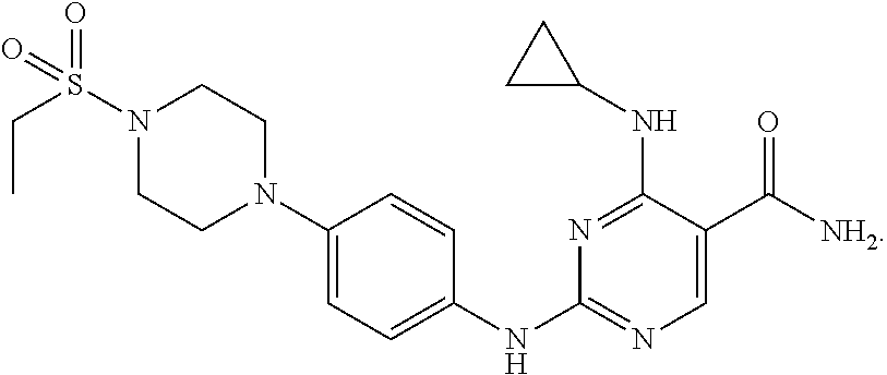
C1(N2CCN(S(CC)(=O)=O)CC2)=CC=C(NC2=NC=C(C([NH2])=O)C(NC3CC3)=N2)C=C1
